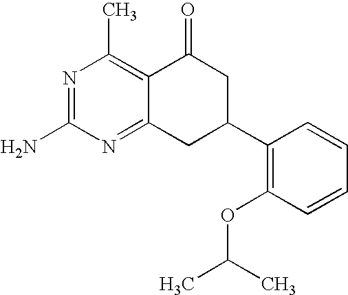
C12=NC(N)=NC(C)=C1C(=O)CC(C1=C(OC(C)C)C=CC=C1)C2
